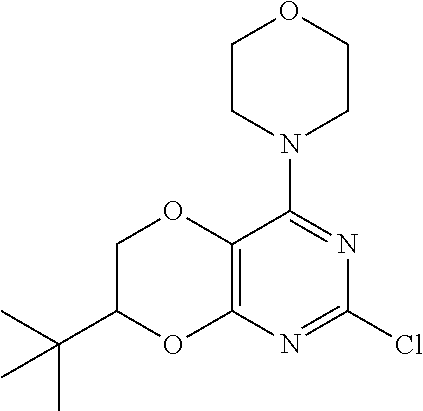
C1CN(C2=NC(Cl)=NC3=C2OCC(C(C)(C)C)O3)CCO1
